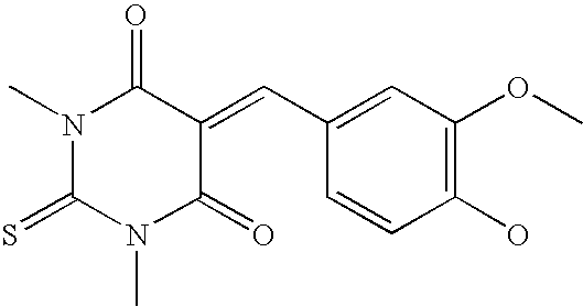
N1(C)C(=S)N(C)C(=O)C(=CC2=CC(OC)=C(O)C=C2)C1=O
